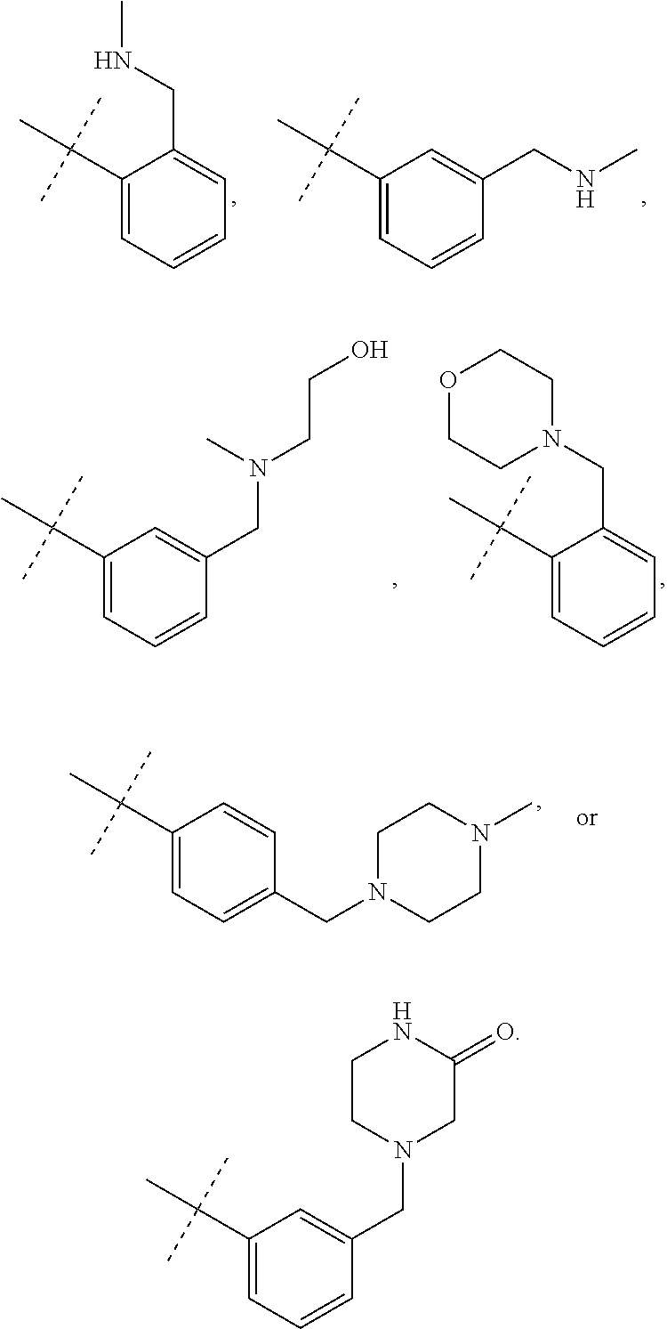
C1(C(C)(C)C)=CC=CC(CNC)=C1.C1(C(C)(C)C)=CC=CC=C1CNC.C1(C(C)(C)C)=CC=CC(CN(CCO)C)=C1.C1(C(C)(C)C)=CC=CC=C1CN1CCOCC1.C1(C(C)(C)C)=CC=C(CN2CCN(C)CC2)C=C1.C1(C(C)(C)C)=CC=CC(CN2CC(=O)NCC2)=C1
